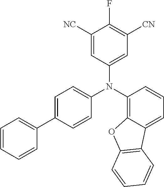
C1([NC])=CC(N(C2=C3C(=CC=C2)C2=C(O3)C=CC=C2)C2=CC=C(C3=CC=CC=C3)C=C2)=CC([CN])=C1F
